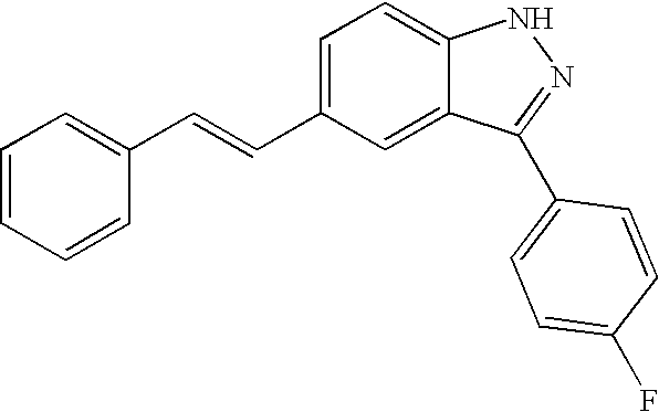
C1=CC=CC(C=CC2=CC=C3C(=C2)C(C2=CC=C(F)C=C2)=NN3)=C1
